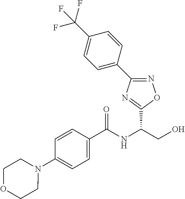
C(NC(CO)C1=NC(C2=CC=C(C(F)(F)F)C=C2)=NO1)(=O)C1=CC=C(N2CCOCC2)C=C1
